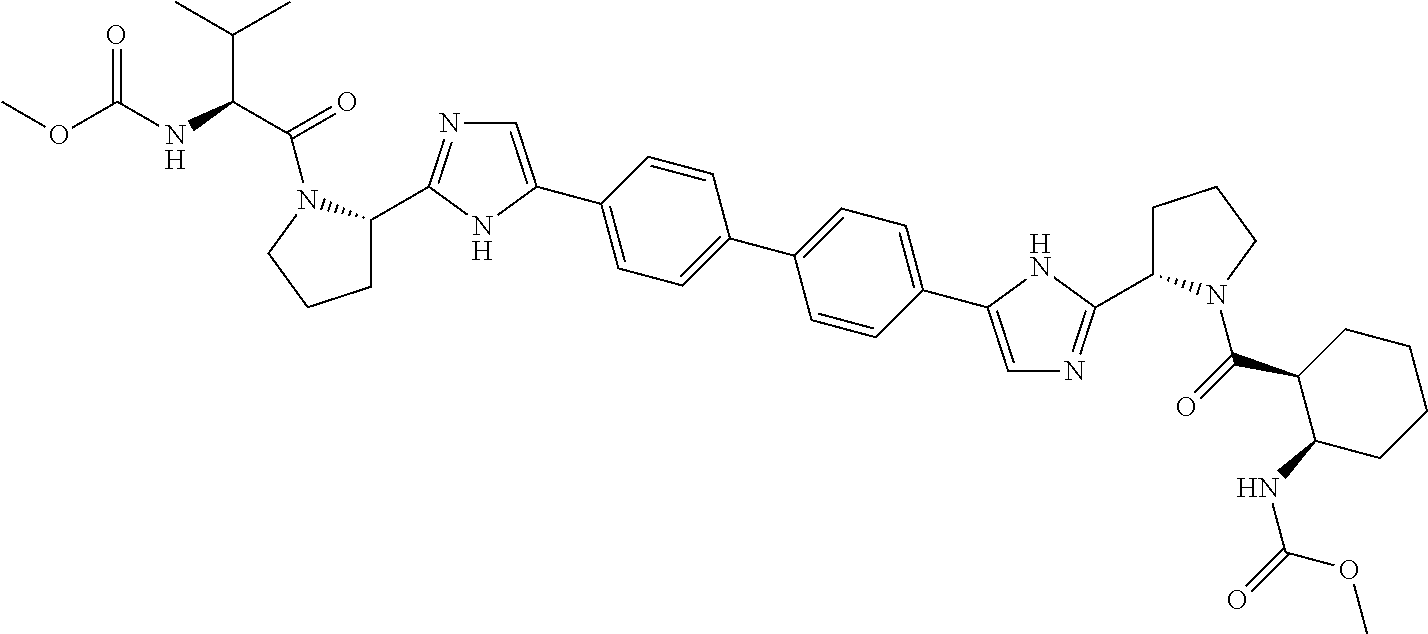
C1=C(C2=CC=C(C3=CC=C(C4=CN=C(C5CCCN5C(=O)C(NC(OC)=O)C(C)C)N4)C=C3)C=C2)NC(C2CCCN2C(=O)C2C(NC(=O)OC)CCCC2)=N1
